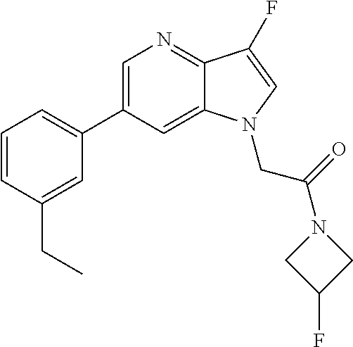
C1=CC(CC)=CC(C2=CN=C3C(=C2)N(CC(=O)N2CC(F)C2)C=C3F)=C1
